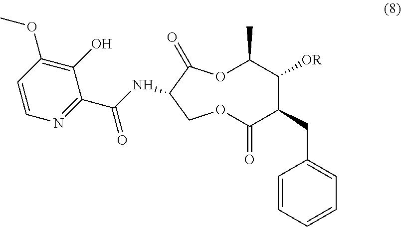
O1CC(NC(=O)C2=NC=CC(OC)=C2O)C(=O)OC(C)C([OR])C(CC2=CC=CC=C2)C1=O
